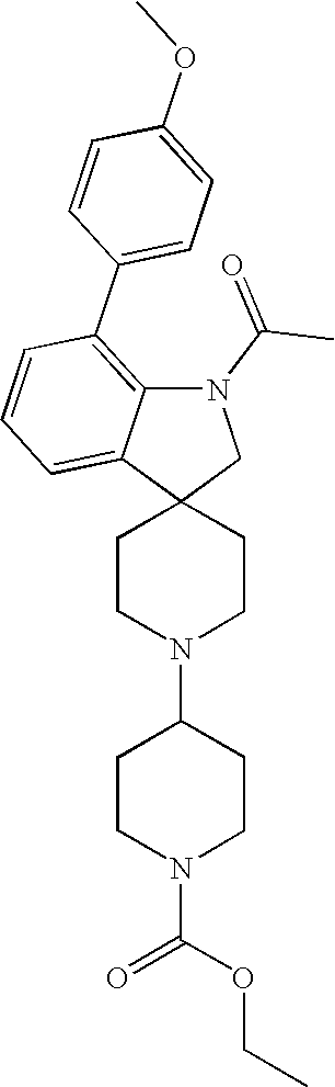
C1CN(C2CCN(C(OCC)=O)CC2)CCC12CN(C(C)=O)C1=C(C3=CC=C(OC)C=C3)C=CC=C21
